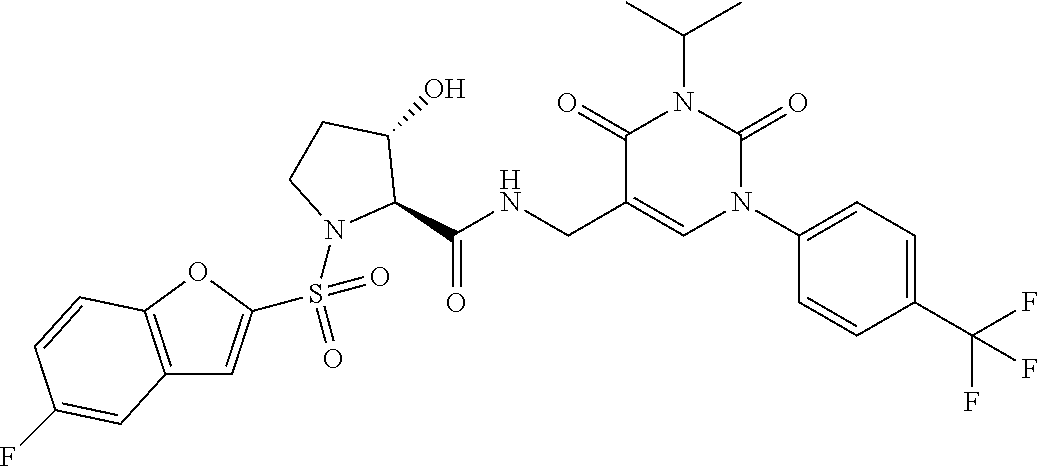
C1(C(NCC2=CN(C3=CC=C(C(F)(F)F)C=C3)C(=O)N(C(C)C)C2=O)=O)C(O)CCN1S(=O)(=O)C1=CC2=C(O1)C=CC(F)=C2
